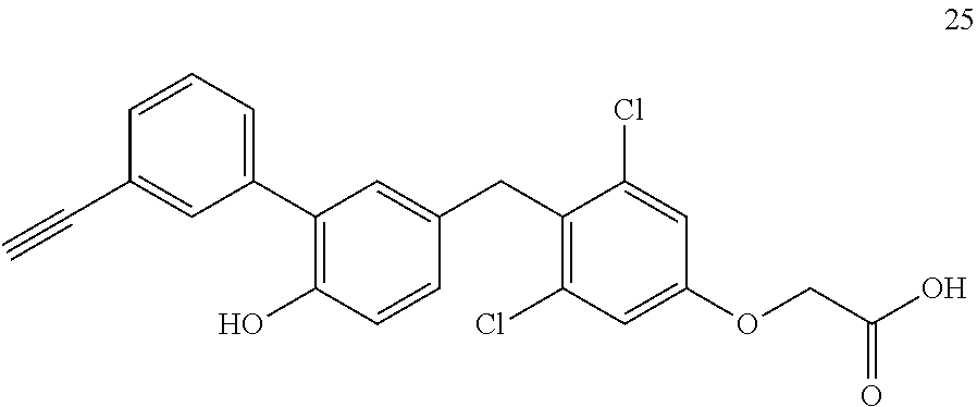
C1(C2=C(O)C=CC(CC3=C(Cl)C=C(OCC(O)=O)C=C3Cl)=C2)=CC=CC(C#C)=C1
